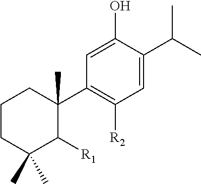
C1CC(C)(C)C([R1])C(C2=C([R2])C=C(C(C)C)C(O)=C2)(C)C1
